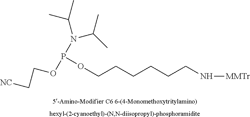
O(CCCCCCN[MMTr])P(N(C(C)C)C(C)C)OCC[NC]
